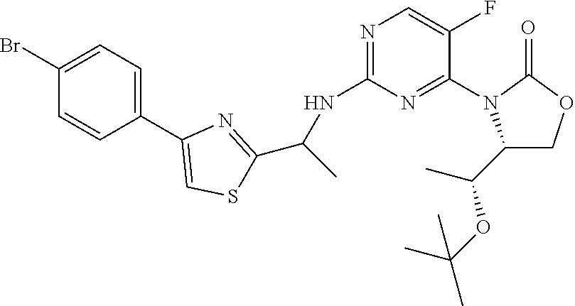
C1(N2C(C(C)OC(C)(C)C)COC2=O)=NC(NC(C)C2=NC(C3=CC=C(Br)C=C3)=CS2)=NC=C1F
